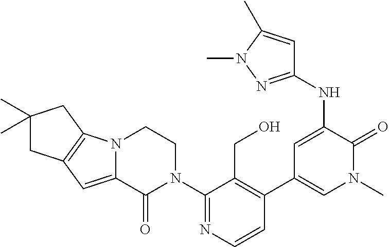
C1=CN=C(N2CCN3C(=CC4=C3CC(C)(C)C4)C2=O)C(CO)=C1C1=CN(C)C(=O)C(NC2=NN(C)C(C)=C2)=C1
